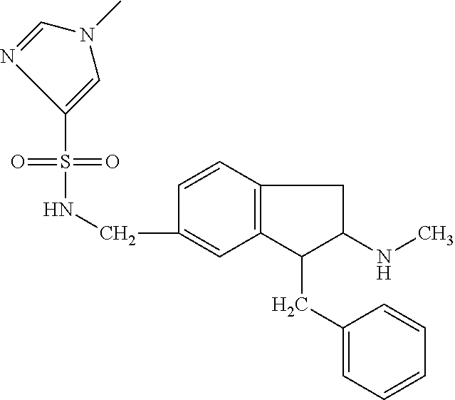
C1=CC2=C(C=C1CNS(=O)(=O)C1=CN(C)C=N1)C(CC1=CC=CC=C1)C(NC)C2
